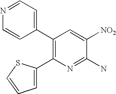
C1(C2=C(C3=CC=CS3)N=C(N)C([NO2])=C2)=CC=NC=C1
